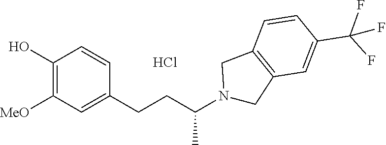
C1(O)=C([MeO])C=C(CCC(N2CC3=C(C2)C=CC(C(F)(F)F)=C3)C)C=C1.Cl
